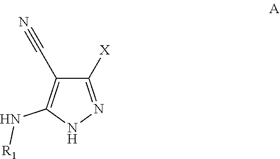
C1([X])=NNC(N[R1])=C1C#N
